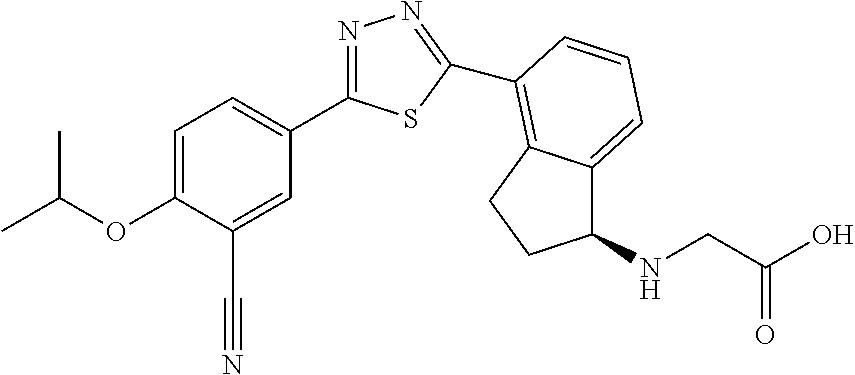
C1=C(OC(C)C)C(C#N)=CC(C2=NN=C(C3=C4C(=CC=C3)C(NCC(O)=O)CC4)S2)=C1
